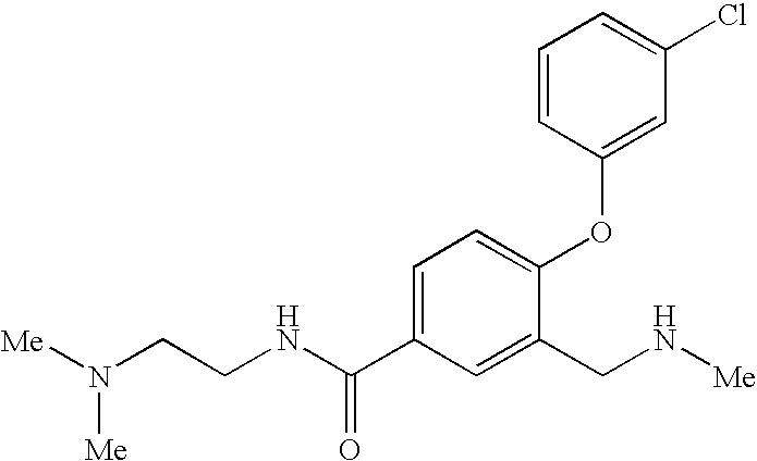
C1=C(C(NCCN([Me])[Me])=O)C=C(CN[Me])C(OC2=CC(Cl)=CC=C2)=C1
